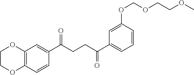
C(CCC(C1=CC2=C(C=C1)OCCO2)=O)(=O)C1=CC=CC(OCOCCOC)=C1
